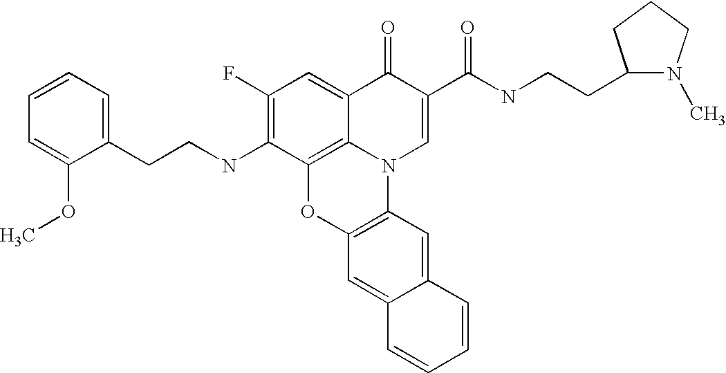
C1(F)=C(NCCC2=CC=CC=C2OC)C2=C3C(=C1)C(=O)C(C(NCCC1CCCN1C)=O)=CN3C1=C(O2)C=C2C(=C1)C=CC=C2
